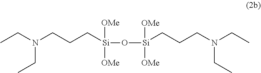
CCN(CCC[Si](O[Si]([OMe])([OMe])CCCN(CC)CC)([OMe])[OMe])CC
